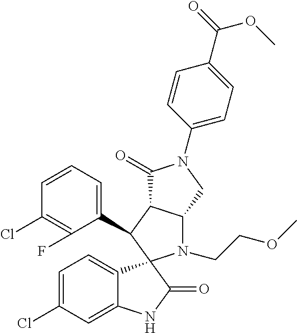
C1(C2C3C(N(CCOC)C24C2=CC=C(Cl)C=C2NC4=O)CN(C2=CC=C(C(OC)=O)C=C2)C3=O)=CC=CC(Cl)=C1F
